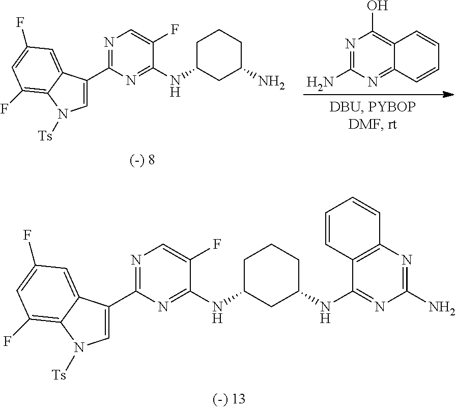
C1(NC2=NC(C3=CN([Ts])C4=C(F)C=C(F)C=C34)=NC=C2F)CCCC(NC2=NC(N)=NC3=C2C=CC=C3)C1.C1(N)=NC(O)=C2C(=N1)C=CC=C2.C1(NC2=NC(C3=CN([Ts])C4=C(F)C=C(F)C=C34)=NC=C2F)CCCC(N)C1
